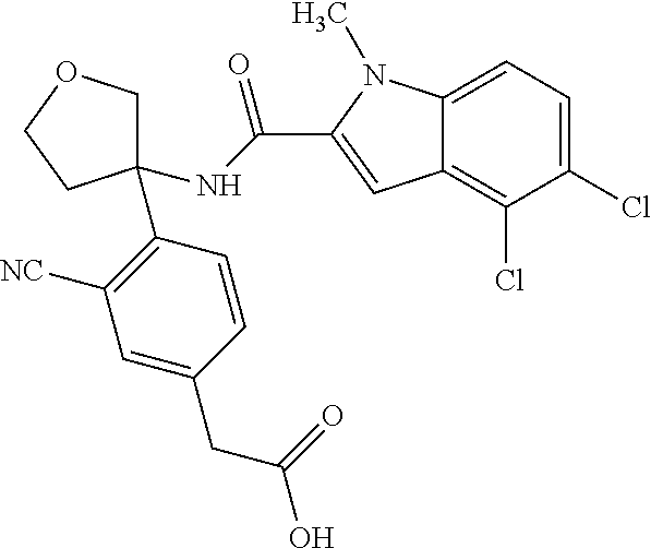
C1=C(CC(O)=O)C=CC(C2(NC(=O)C3=CC4=C(Cl)C(Cl)=CC=C4N3C)COCC2)=C1[NC]
